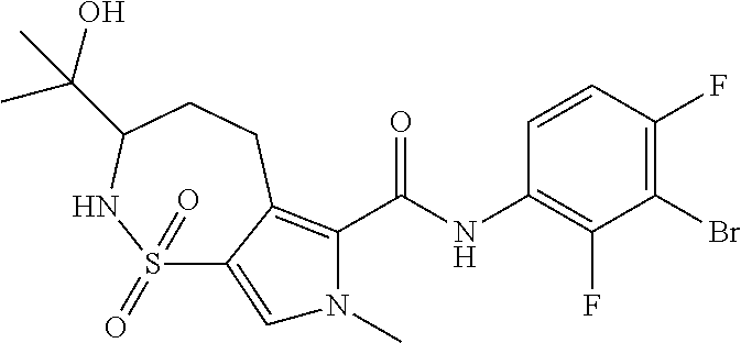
C1(Br)=C(F)C=CC(NC(=O)C2=C3C(=CN2C)S(=O)(=O)NC(C(C)(O)C)CC3)=C1F
